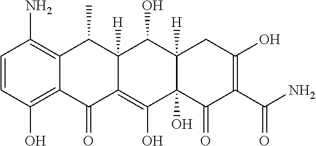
C1=CC(O)=C2C(=C1N)C(C)C1([H])C(=C(O)C3(O)C([H])(C1O)CC(O)=C(C(N)=O)C3=O)C2=O
